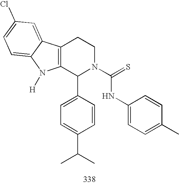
C12=C(C(C3=CC=C(C(C)C)C=C3)N(C(NC3=CC=C(C)C=C3)=S)CC1)N([H])C1=CC=C(Cl)C=C21
